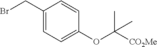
C1(CBr)=CC=C(OC(C)([CO2Me])C)C=C1
